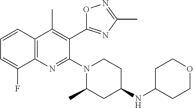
C12=C(C=CC=C1F)C(C)=C(C1=NC(C)=NO1)C(N1CCC(NC3CCOCC3)CC1C)=N2
